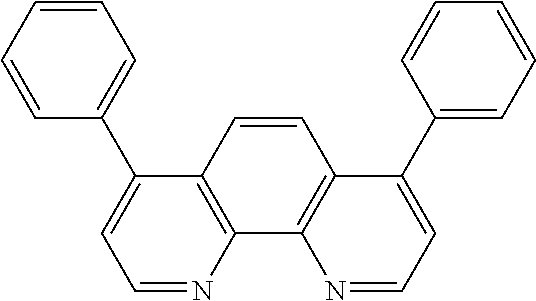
C1=CC=CC(C2=CC=NC3=C2C=CC2=C3N=CC=C2C2=CC=CC=C2)=C1
